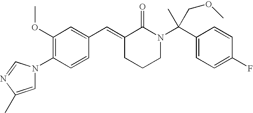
C1=CC(N2C=C(C)N=C2)=C(OC)C=C1C=C1CCCN(C(C2=CC=C(F)C=C2)(C)COC)C1=O
